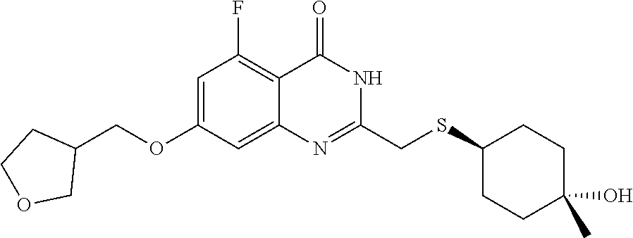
C1=C(OCC2CCOC2)C=C2C(=C1F)C(=O)NC(CSC1CCC(O)(C)CC1)=N2
